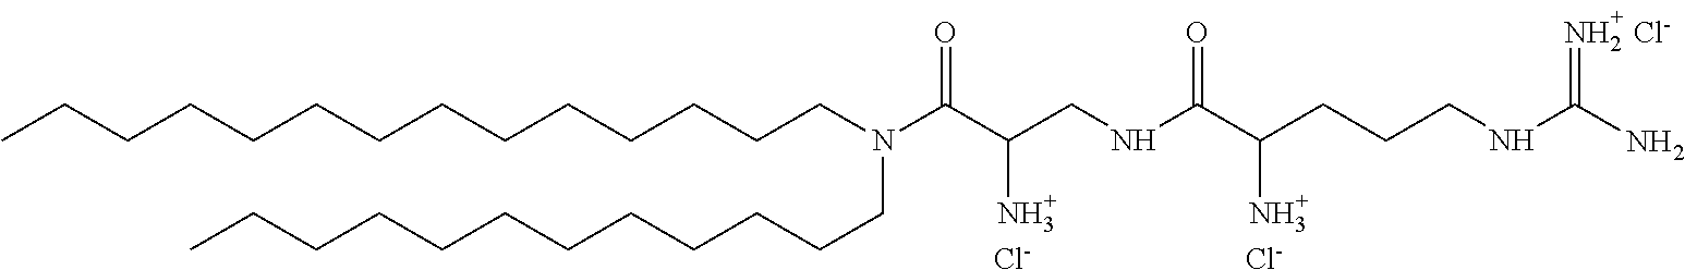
CCCCCCCCCCCCCCN(C(C(CNC(=O)C(N)CCCNC(N)=N)N)=O)CCCCCCCCCCCC.[Cl-].[Cl-].[Cl-]
